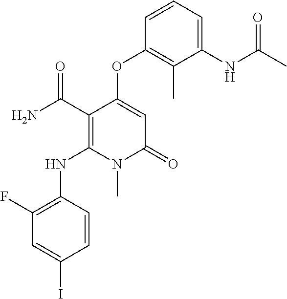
C1(F)=C(NC2=C(C(N)=O)C(OC3=C(C)C(NC(C)=O)=CC=C3)=CC(=O)N2C)C=CC(I)=C1
